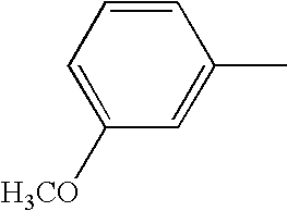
C1=C([H3CO])C=C(C)C=C1
